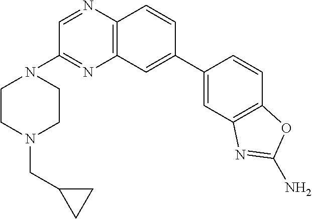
C12=C(C=C(C3=CC4=C(C=C3)OC(N)=N4)C=C1)N=C(N1CCN(CC3CC3)CC1)C=N2
